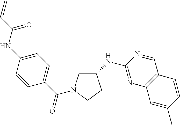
C1(NC2=NC3=C(C=N2)C=CC(C)=C3)CN(C(C2=CC=C(NC(=O)C=C)C=C2)=O)CC1
